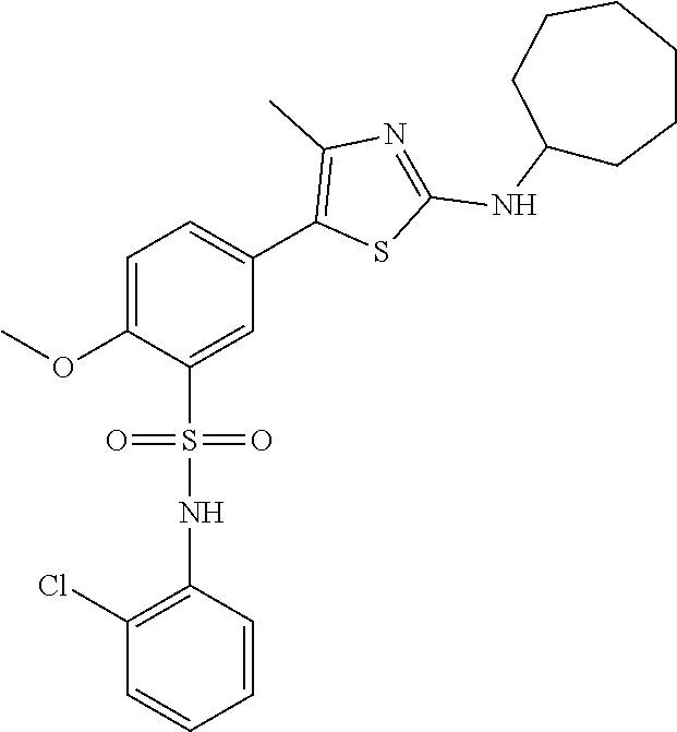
C1=C(OC)C(S(=O)(=O)NC2=C(Cl)C=CC=C2)=CC(C2=C(C)N=C(NC3CCCCCC3)S2)=C1
